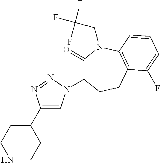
C1NCCC(C2=CN(C3C(=O)N(CC(F)(F)F)C4=C(CC3)C(F)=CC=C4)N=N2)C1
